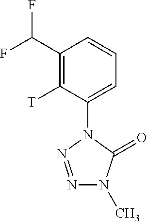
C1(C(F)F)=C([T])C(N2N=NN(C)C2=O)=CC=C1
